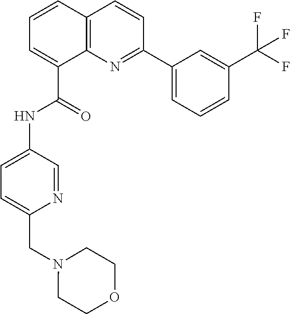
C1=CC2=C(C(C(=O)NC3=CC=C(CN4CCOCC4)N=C3)=C1)N=C(C1=CC=CC(C(F)(F)F)=C1)C=C2
